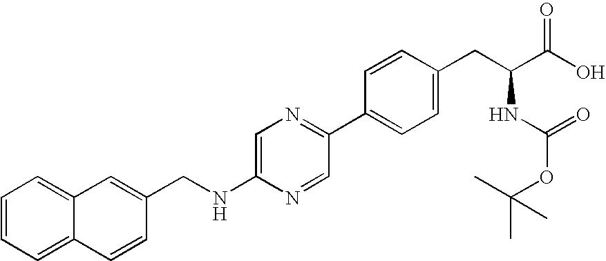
C1=CC=C2C(=C1)C=C(CNC1=CN=C(C3=CC=C(CC(C(O)=O)NC(=O)OC(C)(C)C)C=C3)C=N1)C=C2
